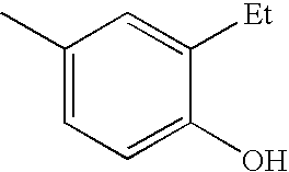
C1(C)=CC=C(O)C([Et])=C1
